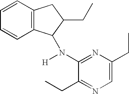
C12=C(C=CC=C1)CC(CC)C2N(C1=NC(CC)=CN=C1CC)[H]
